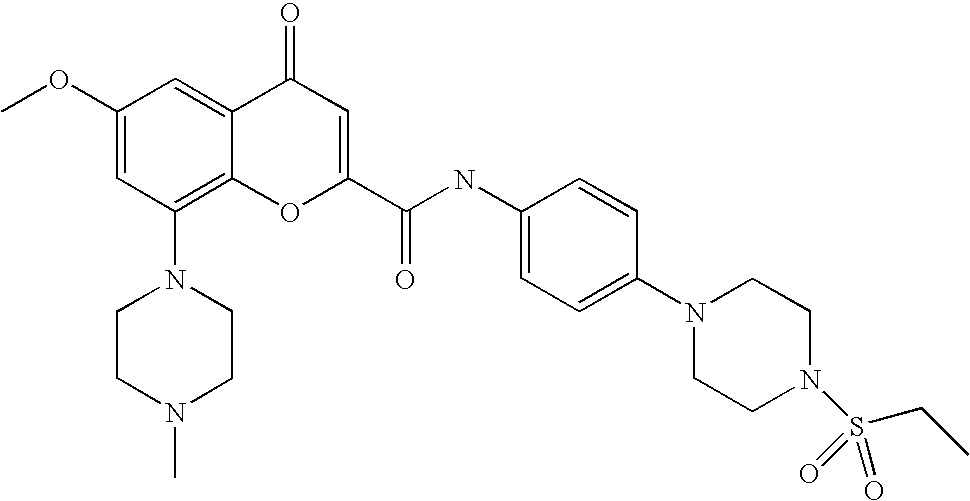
C1CN(C)CCN1C1=C2C(=CC(OC)=C1)C(=O)C=C(C(=O)NC1=CC=C(N3CCN(S(CC)(=O)=O)CC3)C=C1)O2
